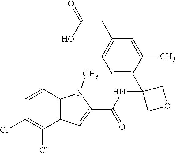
C12=C(C=CC(Cl)=C1Cl)N(C)C(C(NC1(C3=CC=C(CC(=O)O)C=C3C)COC1)=O)=C2
